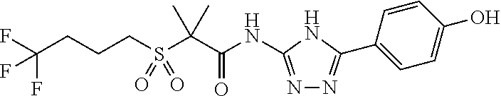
N(C(C(C)(C)S(CCCC(F)(F)F)(=O)=O)=O)C1=NN=C(C2=CC=C(O)C=C2)N1
